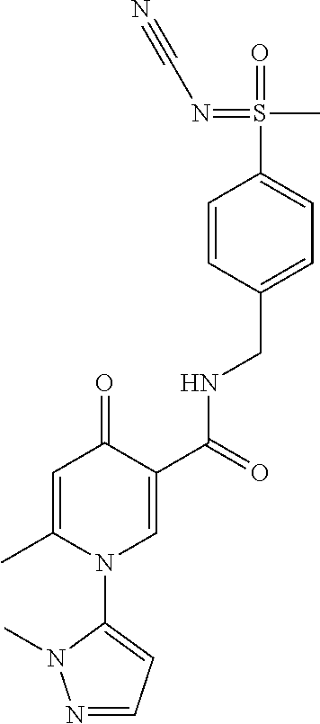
C1=CC(CNC(C2=CN(C3=CC=NN3C)C(C)=CC2=O)=O)=CC=C1S(=O)(C)=NC#N
